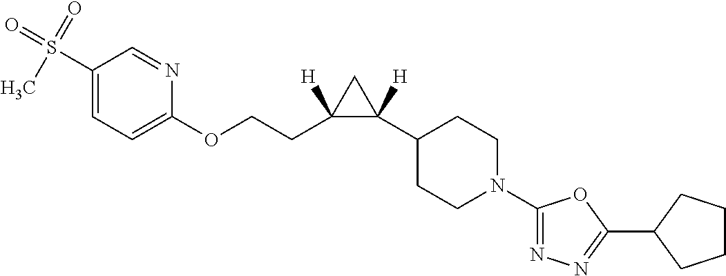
C1(S(=O)(=O)C)=CC=C(OCCC2([H])C([H])(C3CCN(C4=NN=C(C5CCCC5)O4)CC3)C2)N=C1
